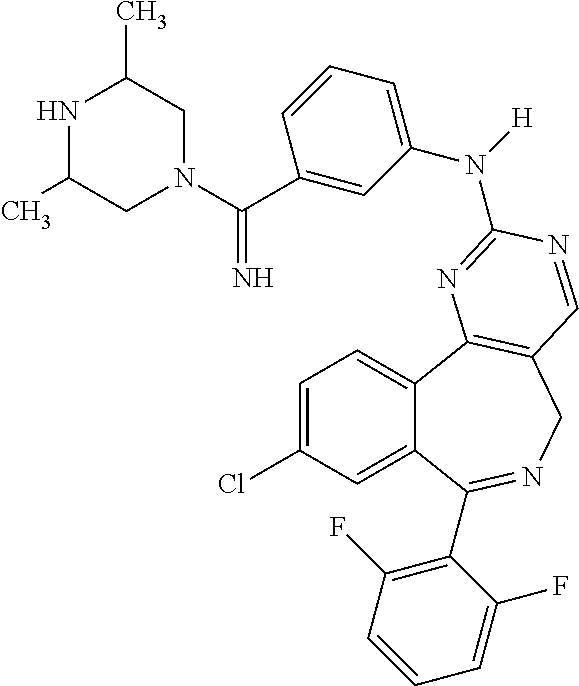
C1=C(Cl)C=C2C(=C1)C1=C(CN=C2C2=C(F)C=CC=C2F)C=NC(N(C2=CC=CC(C(=N)N3CC(C)NC(C)C3)=C2)[H])=N1
